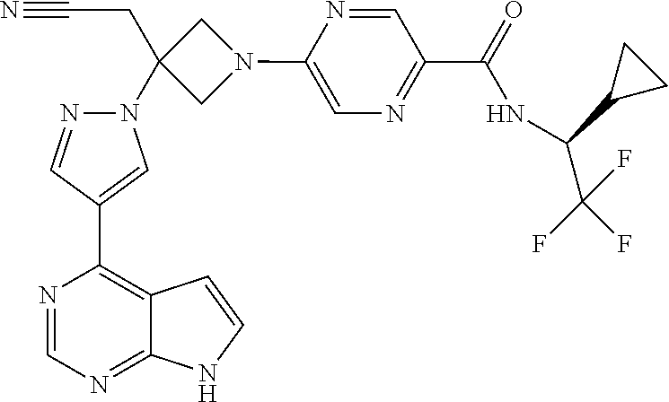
N1(C2(CC#N)CN(C3=CN=C(C(NC(C4CC4)C(F)(F)F)=O)C=N3)C2)N=CC(C2=C3C(=NC=N2)NC=C3)=C1
